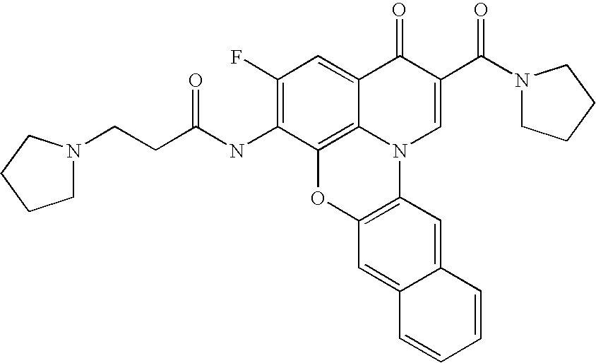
C12=C3C(=CC(F)=C1NC(CCN1CCCC1)=O)C(=O)C(C(=O)N1CCCC1)=CN3C1=C(O2)C=C2C(=C1)C=CC=C2
